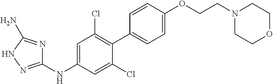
C1(NC2=CC(Cl)=C(C3=CC=C(OCCN4CCOCC4)C=C3)C(Cl)=C2)=NNC(N)=N1
